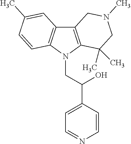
C12=C(N(CC(C3=CC=NC=C3)O)C3=C1C=C(C)C=C3)C(C)(C)CN(C)C2
